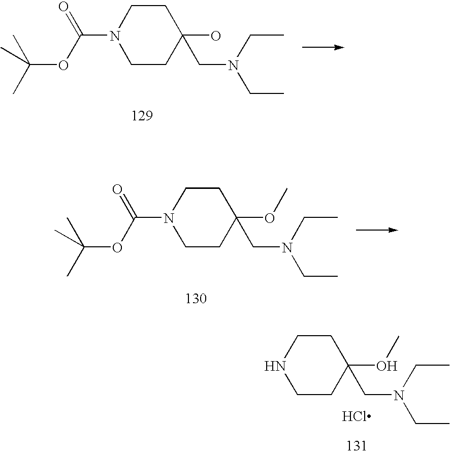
C(N1CCC(OC)(CN(CC)CC)CC1)(OC(C)(C)C)=O.N1CCC(OC)(CN(CC)CC)CC1.Cl.C(N1CCC(O)(CN(CC)CC)CC1)(OC(C)(C)C)=O
